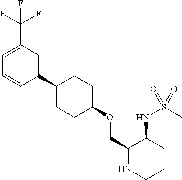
C1(OCC2NCCCC2NS(=O)(C)=O)CCC(C2=CC(C(F)(F)F)=CC=C2)CC1
